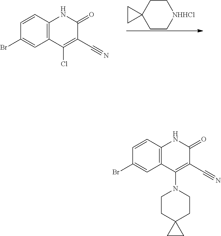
C1=CC2=C(C=C1Br)C(Cl)=C(C#N)C(=O)N2.C1C[NHHCl]CCC12CC2.C1=CC2=C(C=C1Br)C(N1CCC3(CC1)CC3)=C(C#N)C(=O)N2
